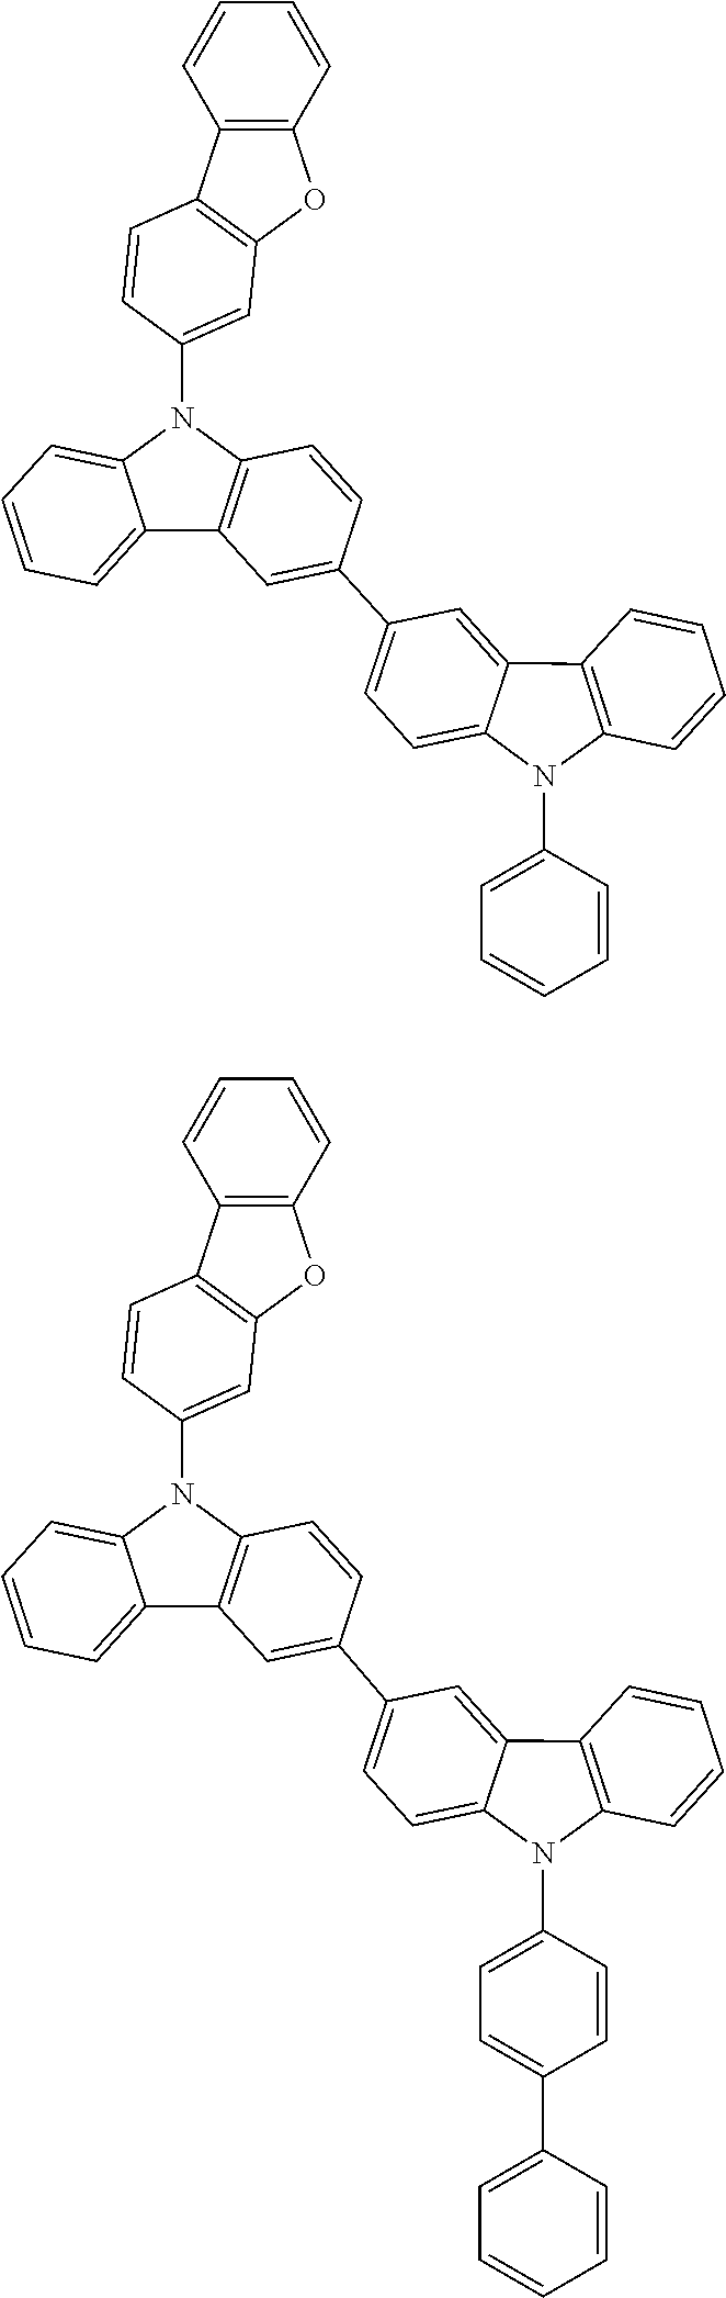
C1=CC2=C(C=C1)C1=C(O2)C=C(N2C3=CC=CC=C3C3=C2C=CC(C2=CC=C4C(=C2)C2=C(C=CC=C2)N4C2=CC=CC=C2)=C3)C=C1.C1=CC2=C(C=C1)C1=C(O2)C=C(N2C3=CC=CC=C3C3=C2C=CC(C2=CC=C4C(=C2)C2=C(N4C4=CC=C(C5=CC=CC=C5)C=C4)C=CC=C2)=C3)C=C1
